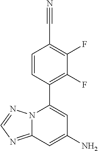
C1=CC(C2=CC(N)=CC3=NC=NN23)=C(F)C(F)=C1C#N
